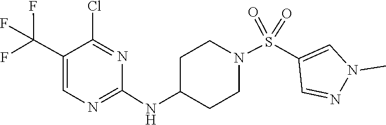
C1(NC2CCN(S(=O)(=O)C3=CN(C)N=C3)CC2)=NC=C(C(F)(F)F)C(Cl)=N1
